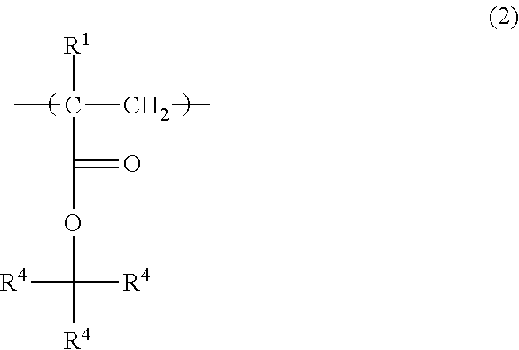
CC(C(OC([R4])([R4])[R4])=O)([R1])CC
